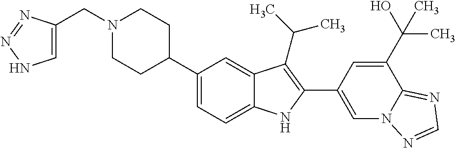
N1(CC2=CNN=N2)CCC(C2=CC=C3C(=C2)C(C(C)C)=C(C2=CN4C(=NC=N4)C(C(O)(C)C)=C2)N3)CC1
